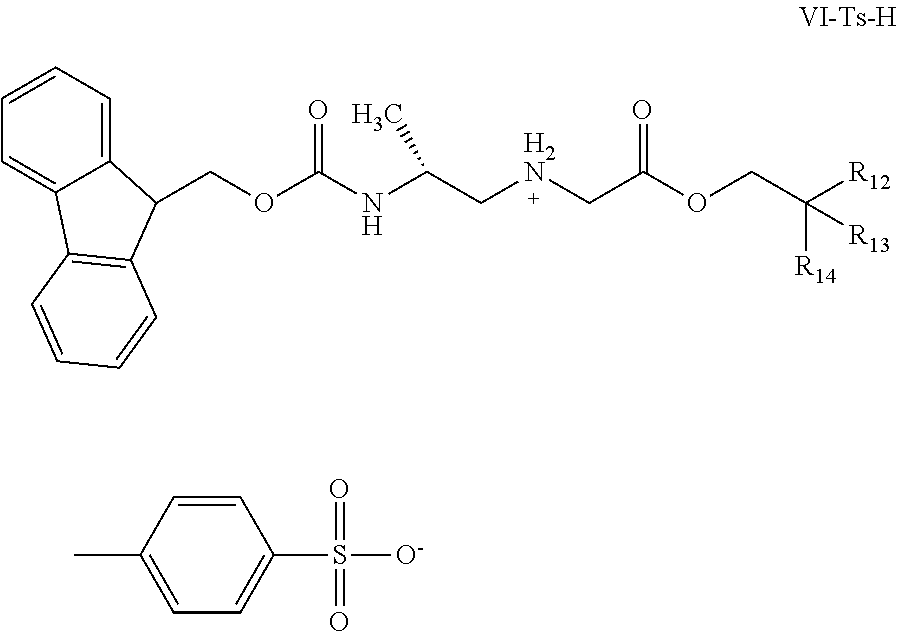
CC1=CC=C(S(=O)(=O)[O-])C=C1.C(OC(NC(C[H2N]CC(OCC([R12])([R14])[R13])=O)C)=O)C1C2=CC=CC=C2C2=C1C=CC=C2
